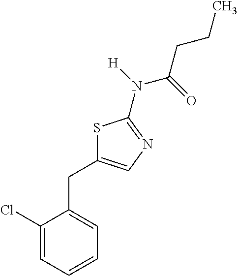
C1(Cl)=CC=CC=C1CC1=CN=C(N([H])C(=O)CCC)S1
